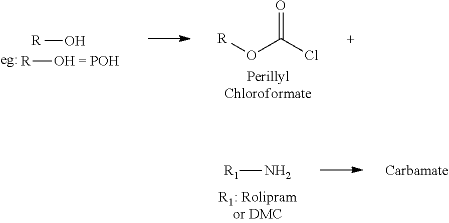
[R1]N.[Carbamate].[R]O.[eg:].[R]O.[R]OC(Cl)=O
